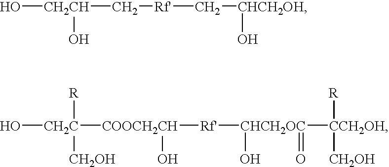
O[CH2CH](C[Rf']C[CHCH2OH]O)O.O[CH2C]([COOCH2CH]([Rf'][CHCH2OC](O)([CCH2OH]([R])[CH2OH])=O)O)([R])[CH2OH]
